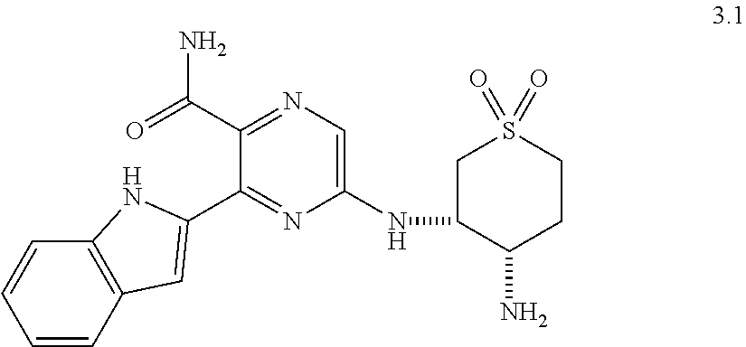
C1=CC2=C(C=C1)NC(C1=NC(NC3C(N)CCS(=O)(=O)C3)=CN=C1C(=O)N)=C2
